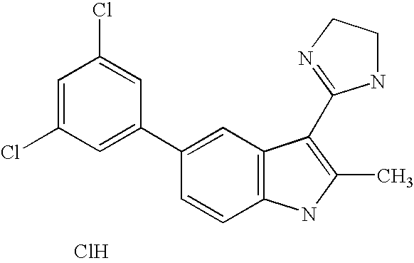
C1=C(C2=CC(Cl)=CC(Cl)=C2)C=CC2=C1C(C1=NCCN1)=C(C)N2.Cl
